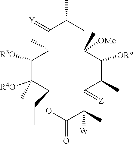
C1(=[Y])C(C)C([R3O])C([R4O])(C)C(CC)OC(=O)C(C)([W])C(=[Z])C(C)C([ORa])C(C)([OMe])CC1C
